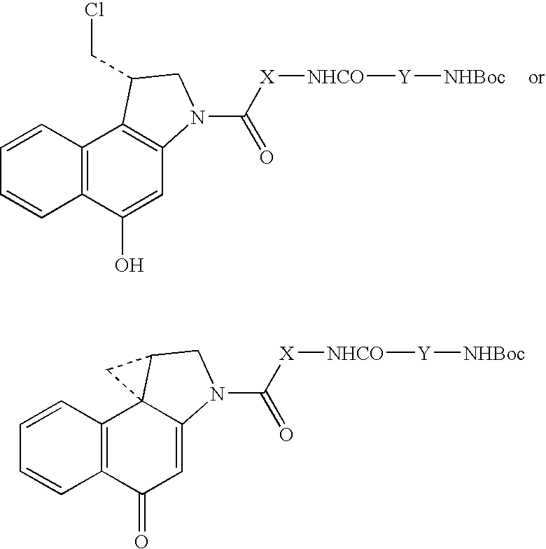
C12=C(C(O)=CC3=C1C(CCl)CN3C([X][NHCO][Y][NHBoc])=O)C=CC=C2.C12=C(C(=O)C=C3C14C(CN3C([X][NHCO][Y][NHBoc])=O)C4)C=CC=C2
